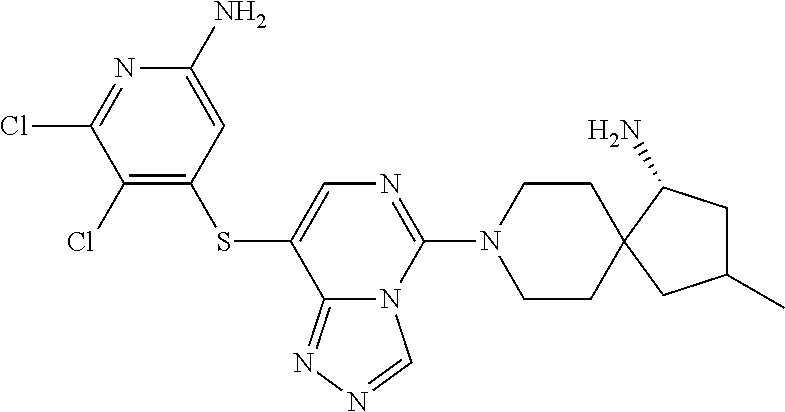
C1(Cl)=C(SC2=CN=C(N3CCC4(CC3)C(N)CC(C)C4)N3C2=NN=C3)C=C(N)N=C1Cl
